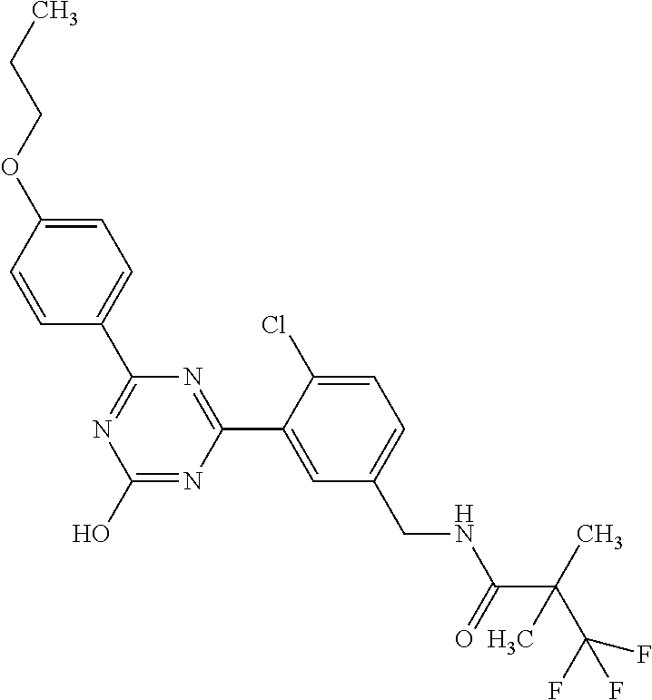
C1(C2=NC(O)=NC(C3=CC(CNC(C(C(F)(F)F)(C)C)=O)=CC=C3Cl)=N2)=CC=C(OCCC)C=C1
